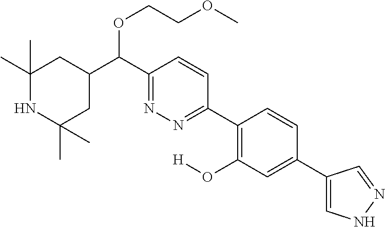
C1(C)(C)NC(C)(C)CC(C(C2=NN=C(C3=C(O[H])C=C(C4=CNN=C4)C=C3)C=C2)OCCOC)C1
